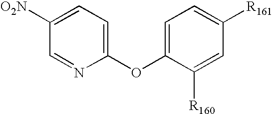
C1(OC2=CC=C([R161])C=C2[R160])=CC=C([O2N])C=N1
